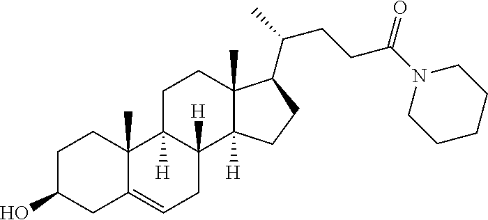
C1C(O)CC2=CCC3([H])C([H])(C2(C)C1)CCC1(C)C3([H])CCC1C(C)CCC(N1CCCCC1)=O
